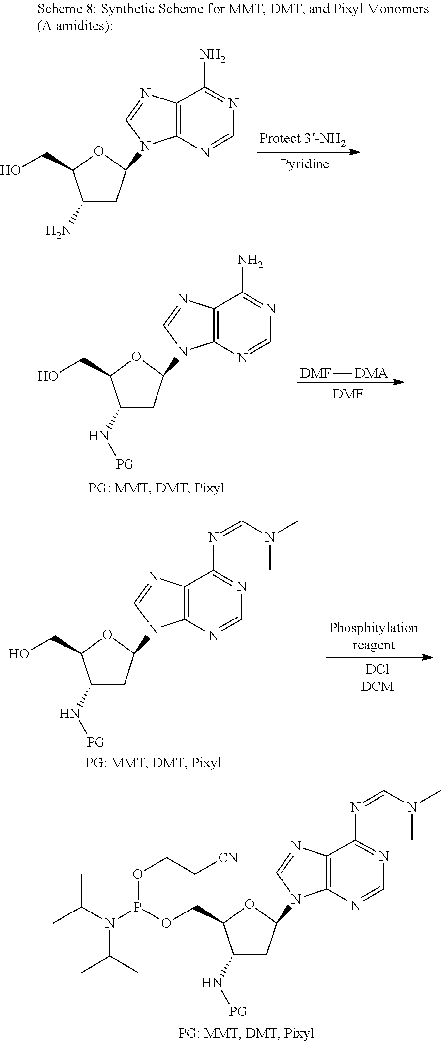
C1(N)CC(N2C3=C(C(N)=NC=N3)N=C2)OC1CO.C1(N[PG])CC(N2C3=C(C(N)=NC=N3)N=C2)OC1CO.[DMF][DMA].[DMF].C1(N[PG])CC(N2C3=C(C(N=CN(C)C)=NC=N3)N=C2)OC1CO.C1(N[PG])CC(N2C3=C(C(N=CN(C)C)=NC=N3)N=C2)OC1COP(N(C(C)C)C(C)C)OCC[CN]
